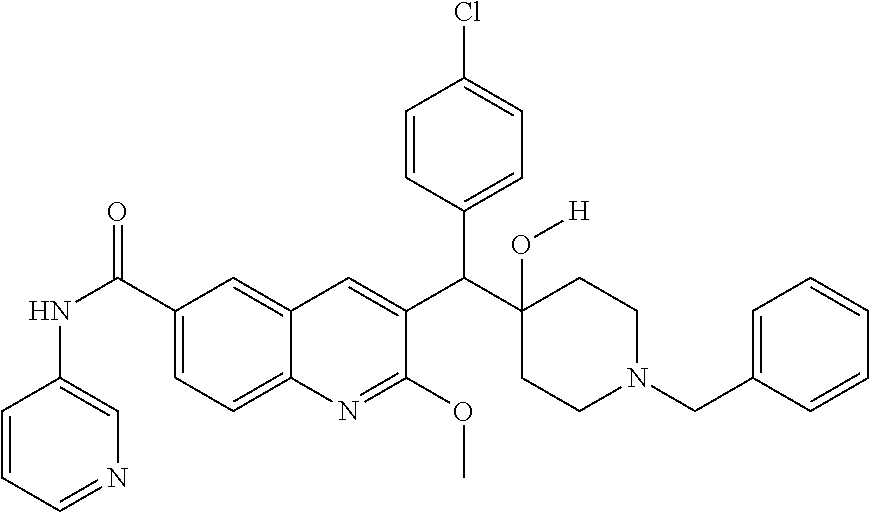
C1=CC(C(C2(O[H])CCN(CC3=CC=CC=C3)CC2)C2=CC3=CC(C(NC4=CN=CC=C4)=O)=CC=C3N=C2OC)=CC=C1Cl
